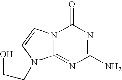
C1(N)=NC(=O)N2C(=N1)N(CCO)C=C2
